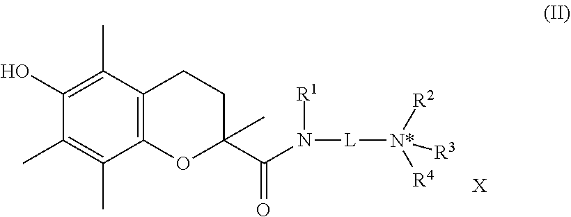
[R1]N([L][N*]([R4])([R2])[R3])C(C1(C)OC2=C(CC1)C(C)=C(O)C(C)=C2C)=O.[X]
